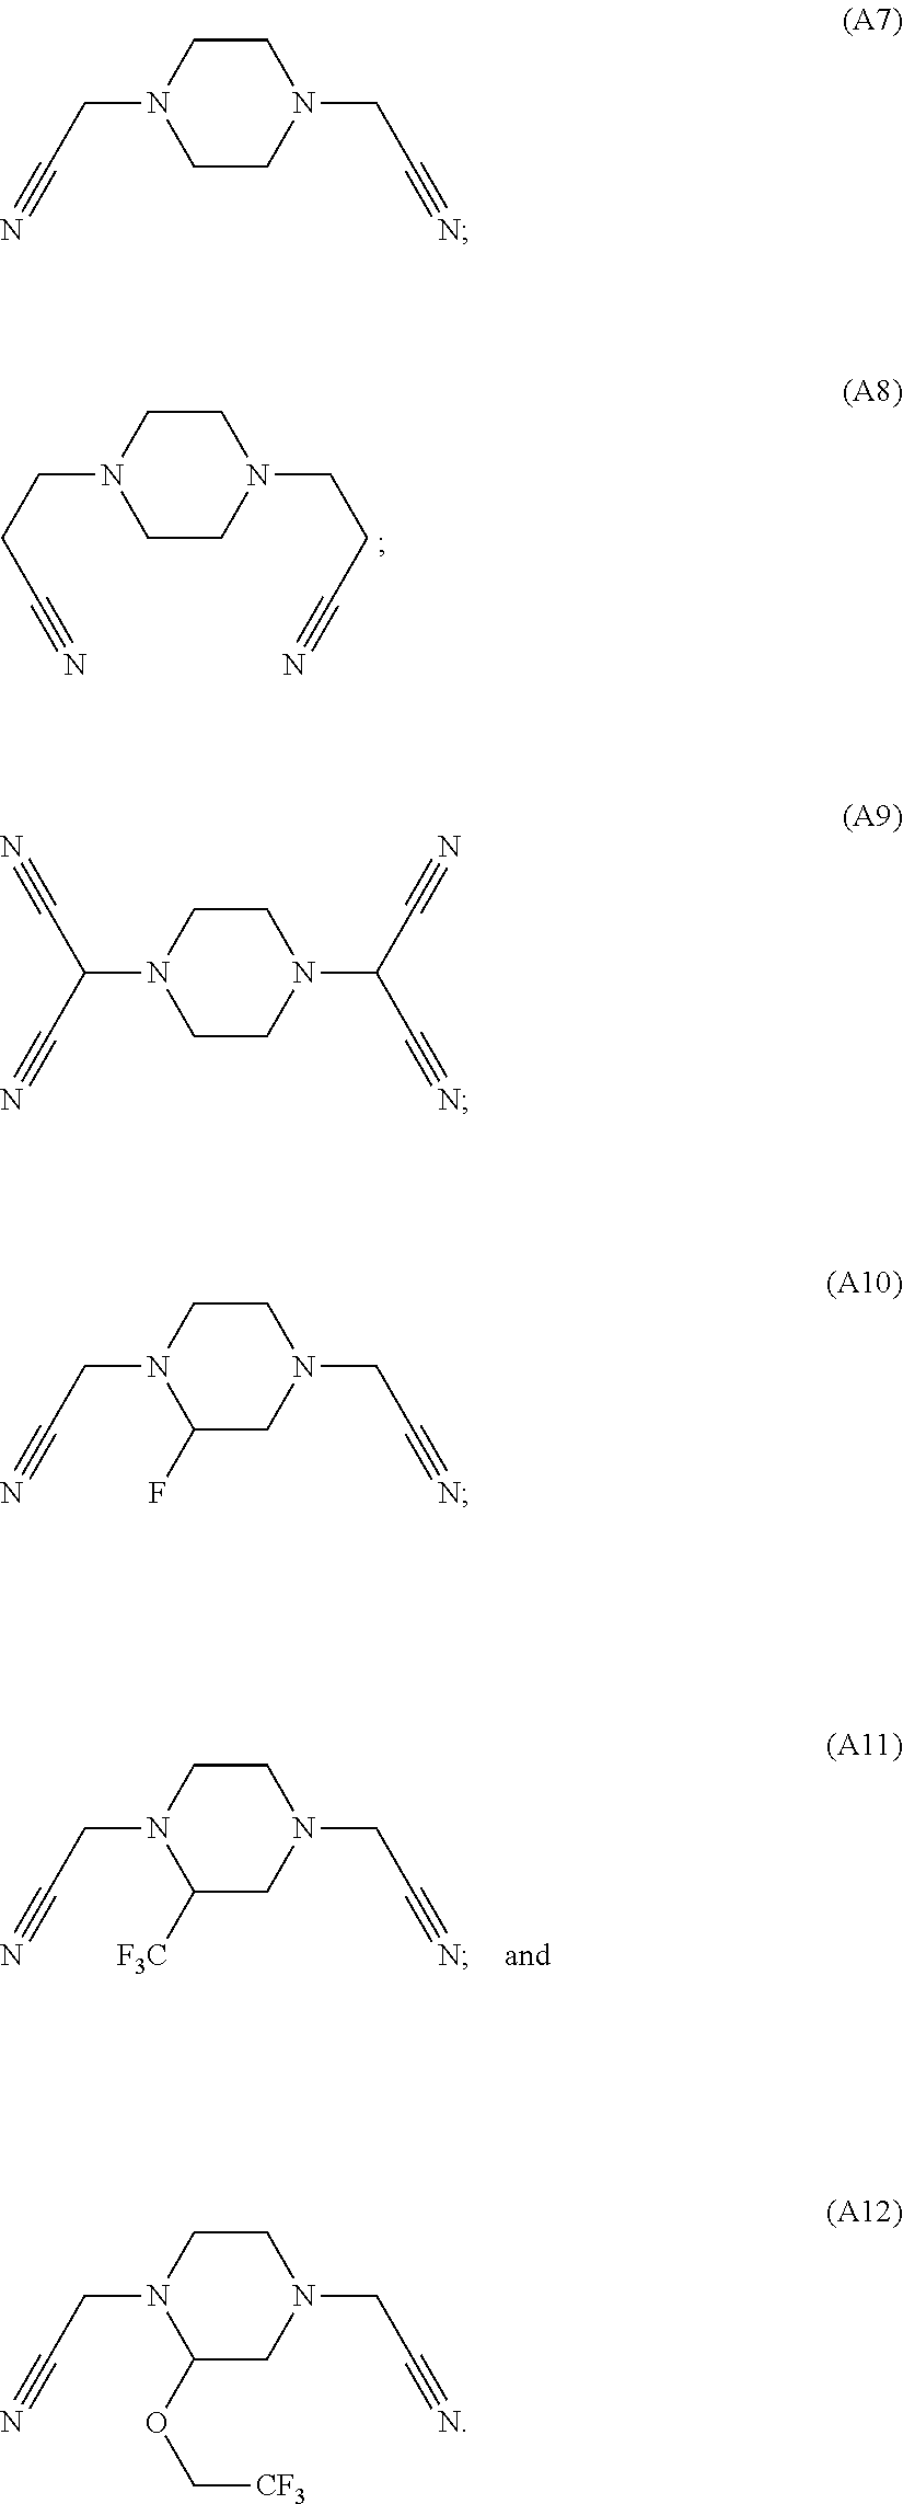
C1CN(CCC#N)CCN1CCC#N.C1CN(CC#N)C([F3C])CN1CC#N.C1CN(CC#N)CCN1CC#N.C1CN(C(C#N)C#N)CCN1C(C#N)C#N.C1CN(CC#N)C(F)CN1CC#N.C1CN(CC#N)C(OC[CF3])CN1CC#N
